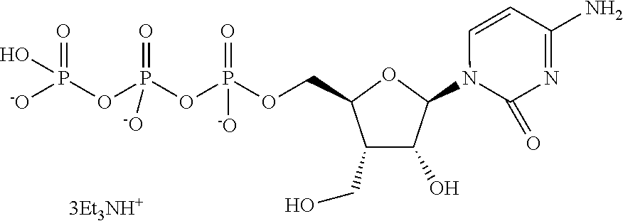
N1(C2C(O)C(CO)C(COP(OP(OP([-O])(=O)O)(=O)[-O])(=O)[-O])O2)C(=O)N=C(N)C=C1
